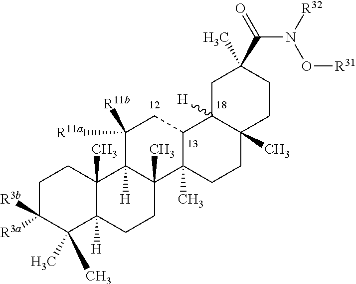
C1C([R3b])([R3a])C(C)(C)C2([H])C(C)(C1)C1([H])C(C)(CC2)C2(C)C(CC1([R11b])[R11a])C1([H])C(C)(CC2)CCC(C(=O)N([R32])O[R31])(C)C1
